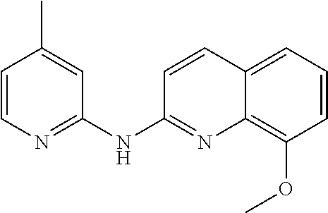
C1=CN=C(NC2=NC3=C(OC)C=CC=C3C=C2)C=C1C
